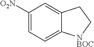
C1([O2N])=CC=C2C(=C1)CC[NBOC]2
